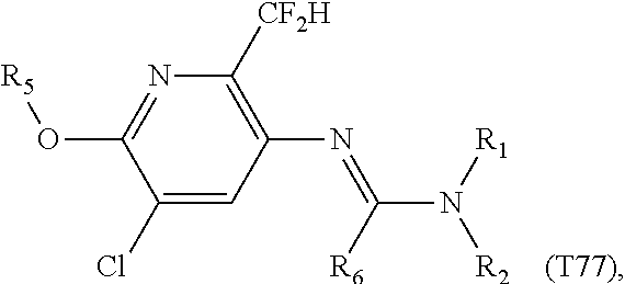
C1(Cl)=CC(N=C(N([R1])[R2])[R6])=C([CF2H])N=C1O[R5]
